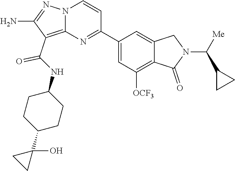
O=C(NC1CCC(C2(O)CC2)CC1)C1=C2N(N=C1N)C=CC(C1=CC([OCF3])=C3C(=C1)CN(C(C1CC1)[Me])C3=O)=N2
